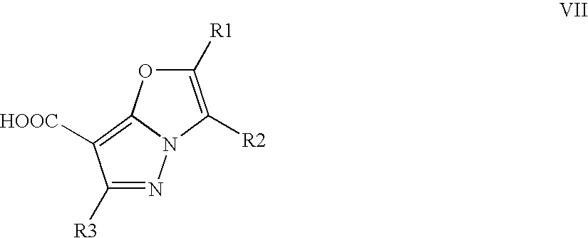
C1([R3])=NN2C(=C1[HOOC])OC([R1])=C2[R2]
